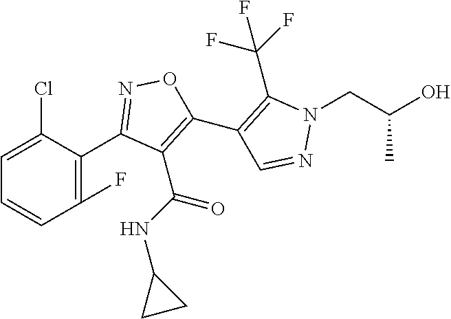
C1=CC(F)=C(C2=NOC(C3=C(C(F)(F)F)N(CC(O)C)N=C3)=C2C(=O)NC2CC2)C(Cl)=C1
